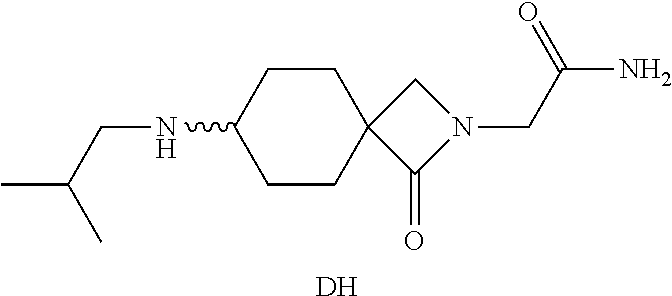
C1CC(NCC(C)C)CCC12C(=O)N(CC(N)=O)C2.[DH]
